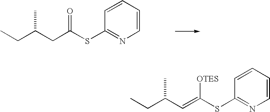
CCC(CC(SC1=NC=CC=C1)=O)C.CCC(C=C(SC1=NC=CC=C1)[OTES])C
